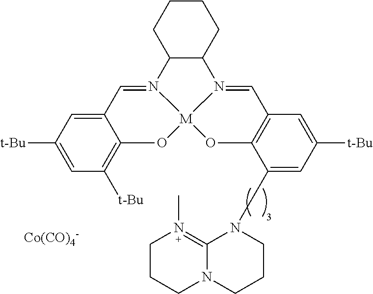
C12C(CCCC1)N1=CC3=C(O[M]14OC1=C([t-Bu])C=C([t-Bu])C=C1C=N24)C(CN1C2=N(C)CCCN2CCC1)=CC([t-Bu])=C3.[Co(CO)4-]
